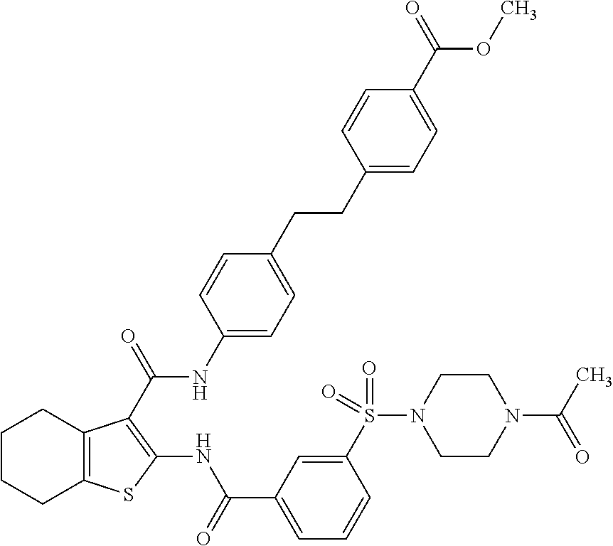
C1CCC2=C(C1)C(C(=O)NC1=CC=C(CCC3=CC=C(C(=O)OC)C=C3)C=C1)=C(NC(C1=CC=CC(S(=O)(=O)N3CCN(C(C)=O)CC3)=C1)=O)S2
